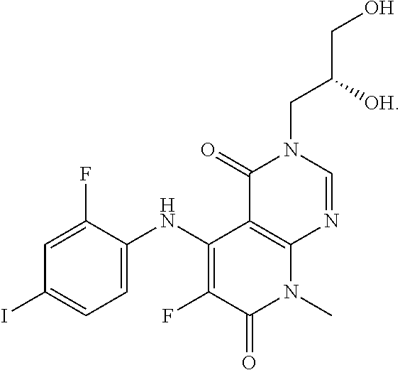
C1=C(NC2=C(F)C(=O)N(C)C3=C2C(=O)N(CC(CO)[OH])C=N3)C(F)=CC(I)=C1
